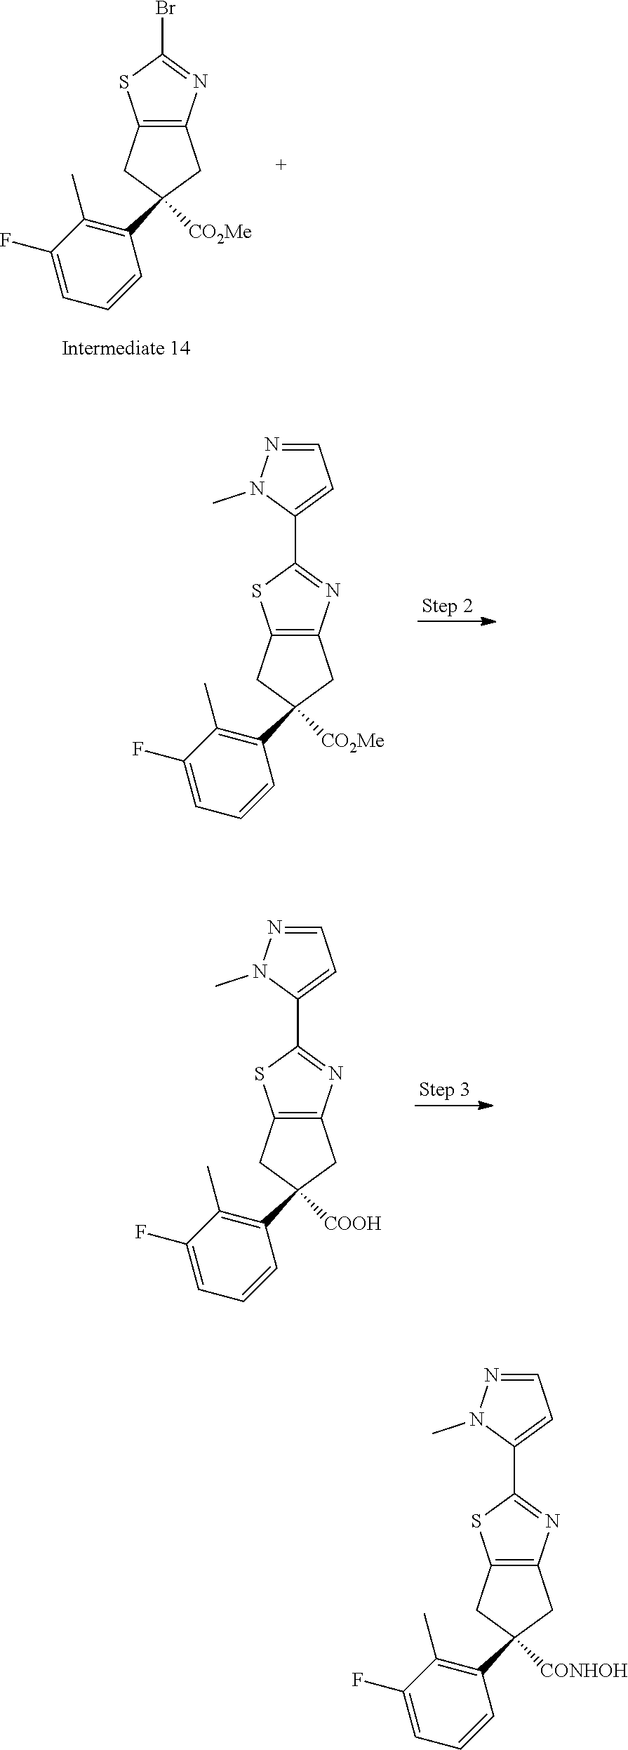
C12=C(CC([CONHOH])(C3=C(C)C(F)=CC=C3)C1)SC(C1=CC=NN1C)=N2.C12=C(CC([CO2Me])(C3=C(C)C(F)=CC=C3)C1)SC(Br)=N2.C12=C(CC([CO2Me])(C3=C(C)C(F)=CC=C3)C1)SC(C1=CC=NN1C)=N2.C12=C(CC([COOH])(C3=C(C)C(F)=CC=C3)C1)SC(C1=CC=NN1C)=N2
